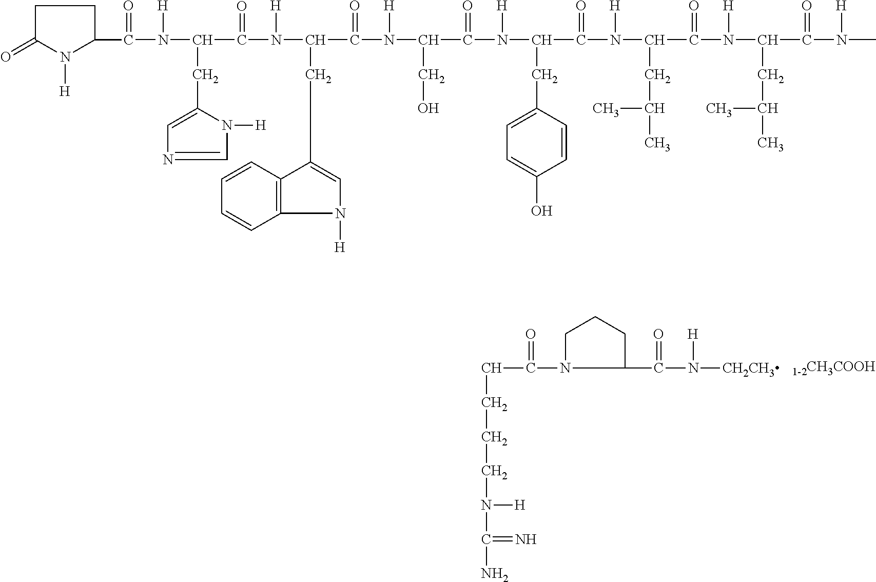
C(CCCN([H])C(N)=N)C(=O)N1C(C(=O)N([H])[CH2CH3])CCC1.C1C(=O)N([H])C(C(N([H])C(CC2=CN=CN2[H])C(=O)N([H])C(CC2=CN([H])C3=C2C=CC=C3)C(=O)N([H])C(CO)C(=O)N([H])C(CC2=CC=C(O)C=C2)C(=O)N([H])C(CC(C)C)C(=O)N([H])C(CC(C)C)C(=O)N([H])C)=O)C1
